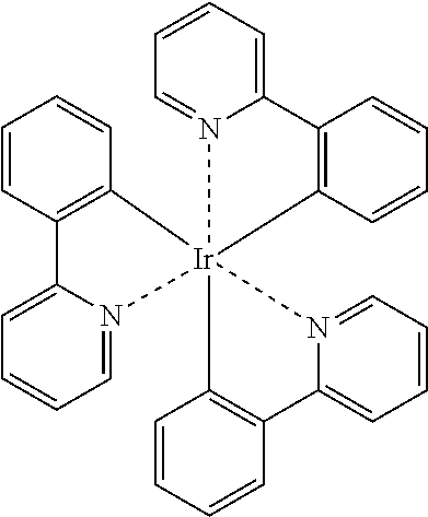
C1=C2N(=CC=C1)[Ir]13(C4=C2C=CC=C4)(N2=CC=CC=C2C2=C1C=CC=C2)C1=C(C=CC=C1)C1=CC=CC=N13
